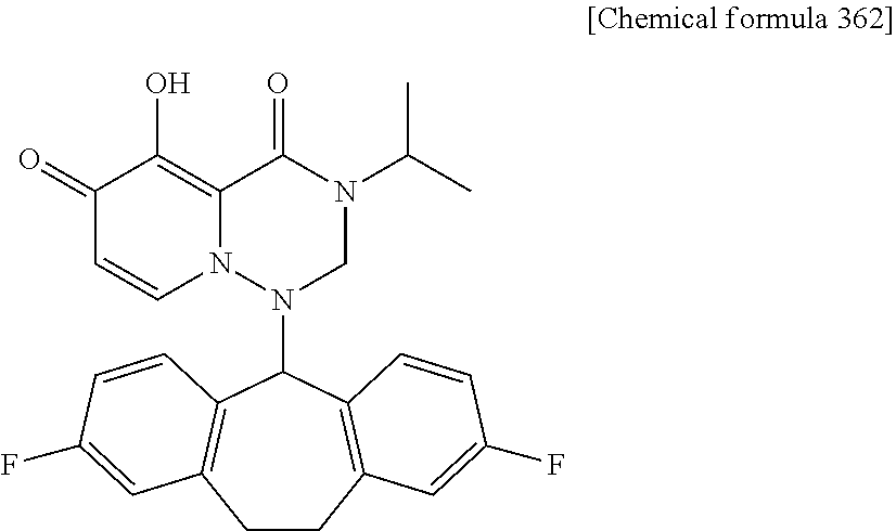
C1CC2=C(C(N3CN(C(C)C)C(=O)C4=C(O)C(=O)C=CN34)C3=C1C=C(F)C=C3)C=CC(F)=C2
